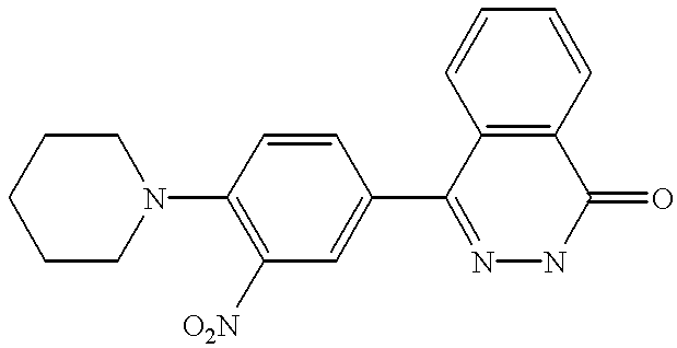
C1CCN(C2=C([O2N])C=C(C3=NNC(=O)C4=C3C=CC=C4)C=C2)CC1
